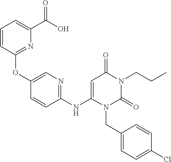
C1=CC(OC2=CN=C(NC3=CC(=O)N(CCC)C(=O)N3CC3=CC=C(Cl)C=C3)C=C2)=NC(C(O)=O)=C1
